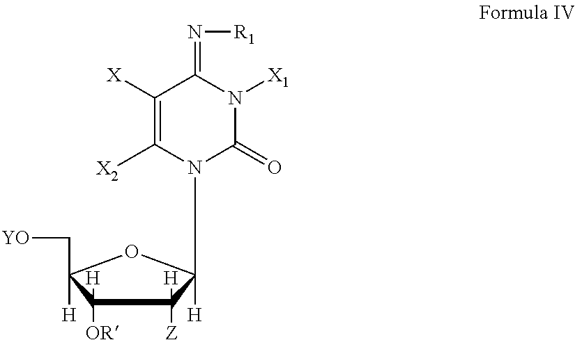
C1([OR])([H])C([Z])([H])C([H])(N2C([X2])=C([X])C(=N[R1])N([X1])C2=O)OC1(C[YO])[H]
